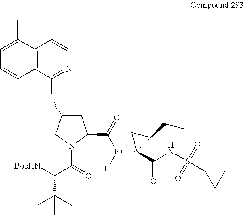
C12=C(C(OC3CC(C(=O)N([H])C4(C(NS(C5CC5)(=O)=O)=O)C(CC)C4)N(C(=O)C([BocHN])C(C)(C)C)C3)=NC=C1)C=CC=C2C
